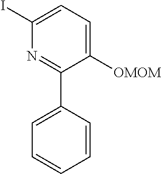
N1=C(C2=CC=CC=C2)C([OMOM])=CC=C1I
